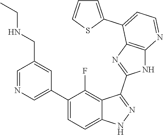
C1=NC=C(C2=CC=C3C(=C2F)C(C2=NC4=C(N2)N=CC=C4C2=CC=CS2)=NN3)C=C1CNCC
